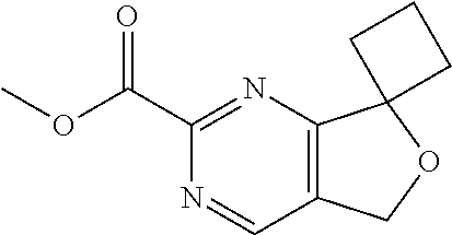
C12=C(N=C(C(OC)=O)N=C1)C1(OC2)CCC1
